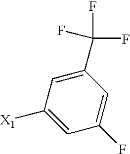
C1=C([X1])C=C(C(F)(F)F)C=C1F
